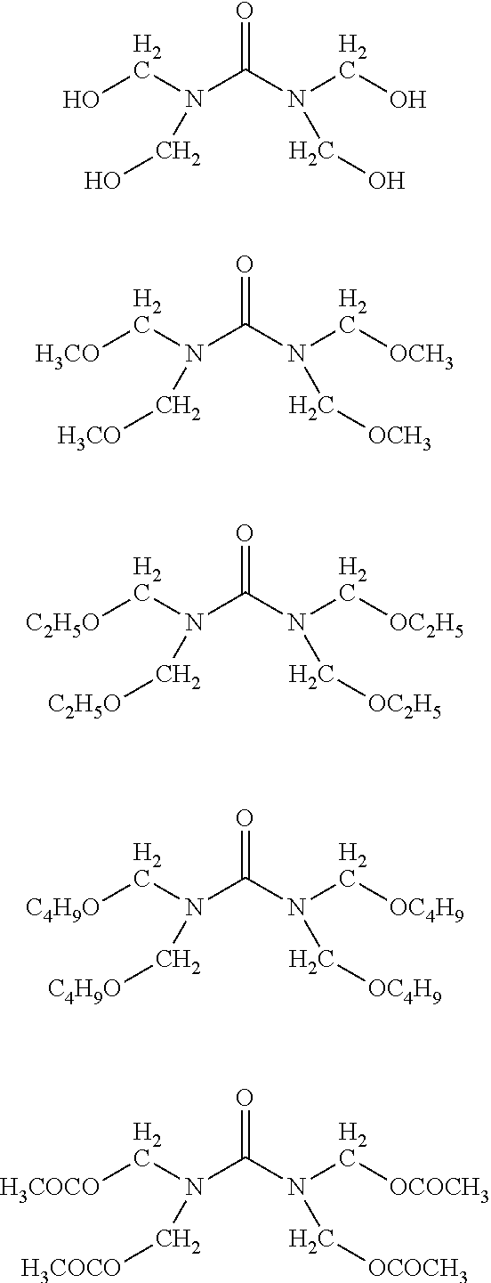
N(CO)(C(N(CO)CO)=O)CO.N(C[H3CO])(C(N(C[OCH3])C[OCH3])=O)C[H3CO].N(C[C2H5O])(C(N(C[OC2H5])C[OC2H5])=O)C[C2H5O].N(C[C4H9O])(C(N(C[OC4H9])C[OC4H9])=O)C[C4H9O].N(C[H3COCO])(C(N(C[OCOCH3])C[OCOCH3])=O)C[H3COCO]
